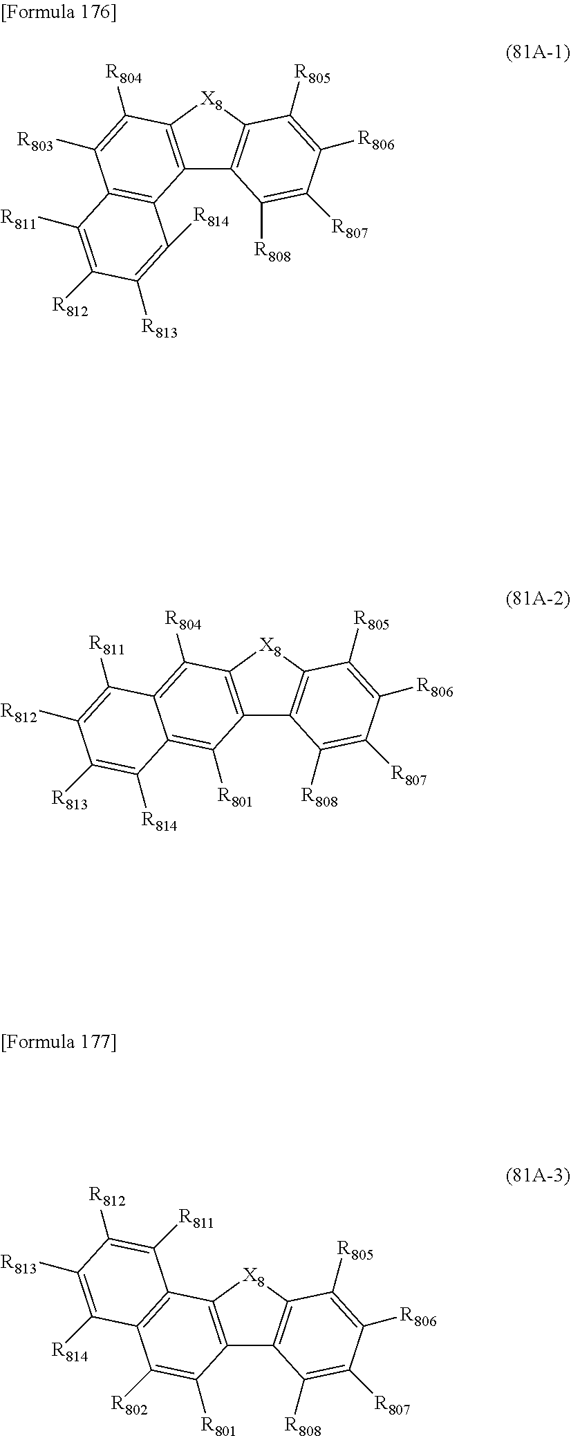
[X8]1C2=C(C3=C1C([R805])=C([R806])C([R807])=C3[R808])C([R801])=C1C(=C2[R804])C([R811])=C([R812])C([R813])=C1[R814].[X8]1C2=C(C3=C1C([R805])=C([R806])C([R807])=C3[R808])C1=C(C([R803])=C2[R804])C([R811])=C([R812])C([R813])=C1[R814].[X8]1C2=C(C3=C1C([R805])=C([R806])C([R807])=C3[R808])C([R801])=C([R802])C1=C2C([R811])=C([R812])C([R813])=C1[R814]
